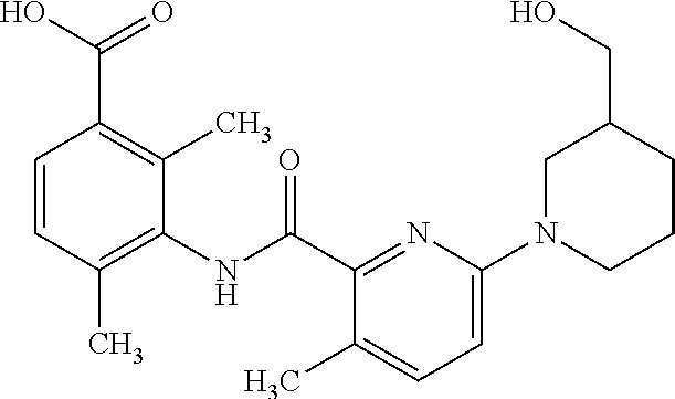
C1=CC(C)=C(NC(C2=NC(N3CCCC(CO)C3)=CC=C2C)=O)C(C)=C1C(O)=O
